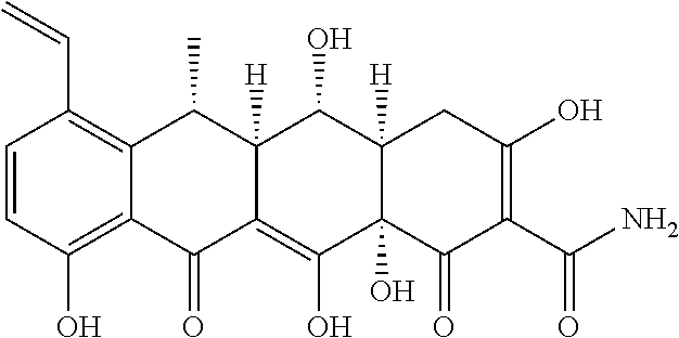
C1=CC(O)=C2C(=C1C=C)C(C)C1([H])C(=C(O)C3(O)C([H])(C1O)CC(O)=C(C(N)=O)C3=O)C2=O
